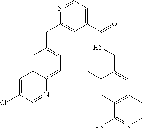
N1=CC=C(C(=O)NCC2=CC3=C(C=C2C)C(N)=NC=C3)C=C1CC1=CC=C2C(=C1)C=C(Cl)C=N2
